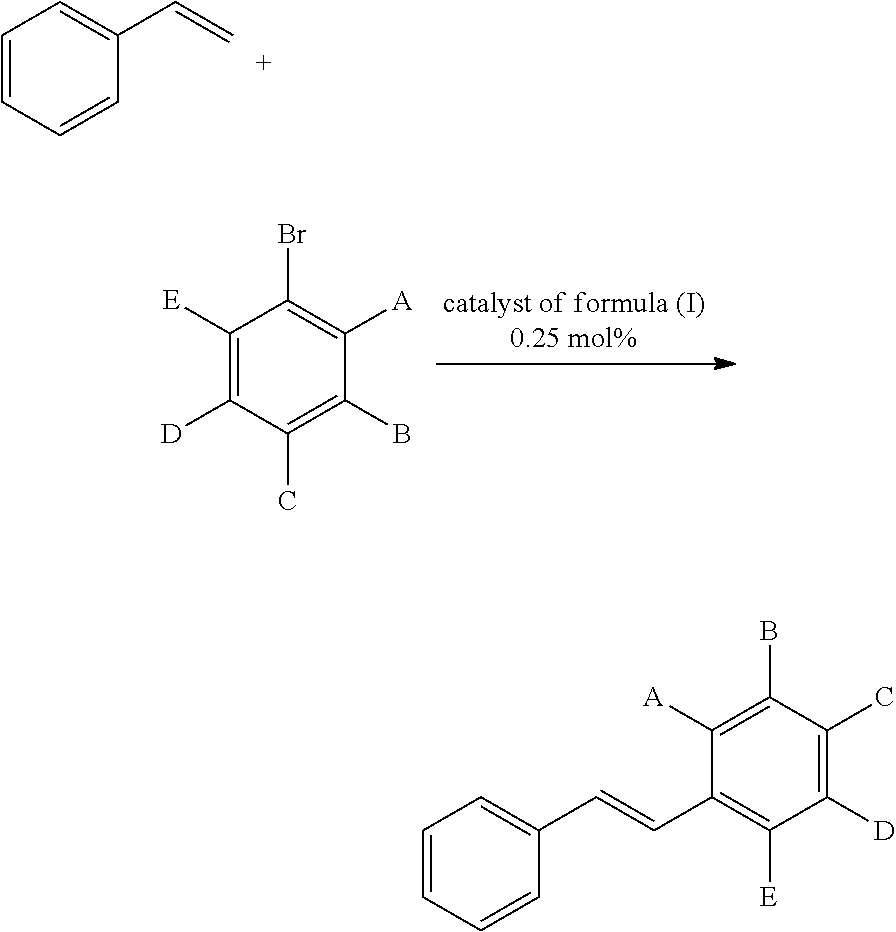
C1=CC=CC(C=C)=C1.C1([A])=C(B)C(C)=C([D])C([E])=C1C=CC1=CC=CC=C1.C1([E])=C([D])C(C)=C(B)C([A])=C1Br
